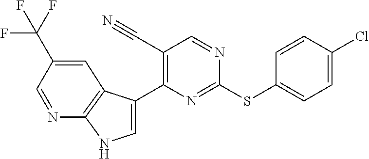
C1=C(C2=C(C#N)C=NC(SC3=CC=C(Cl)C=C3)=N2)C2=C(N1)N=CC(C(F)(F)F)=C2
